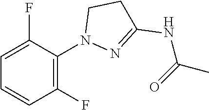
N(C1=NN(C2=C(F)C=CC=C2F)CC1)C(=O)C
